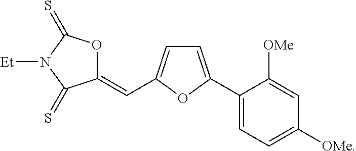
C1(C2=CC=C(C=C3OC(=S)N([Et])C3=S)O2)=CC=C([OMe])C=C1[OMe]
